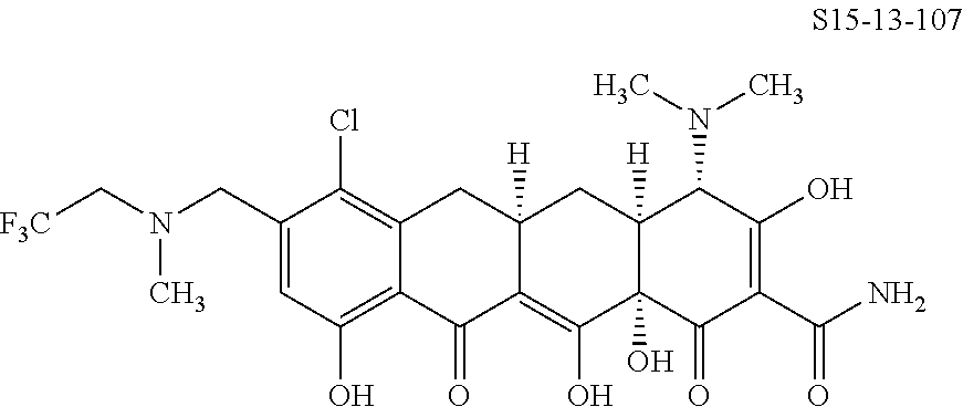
C12=C(Cl)C(CN(C[F3C])C)=CC(O)=C1C(=O)C1=C(O)C3(O)C([H])(CC1([H])C2)C(N(C)C)C(O)=C(C(N)=O)C3=O
